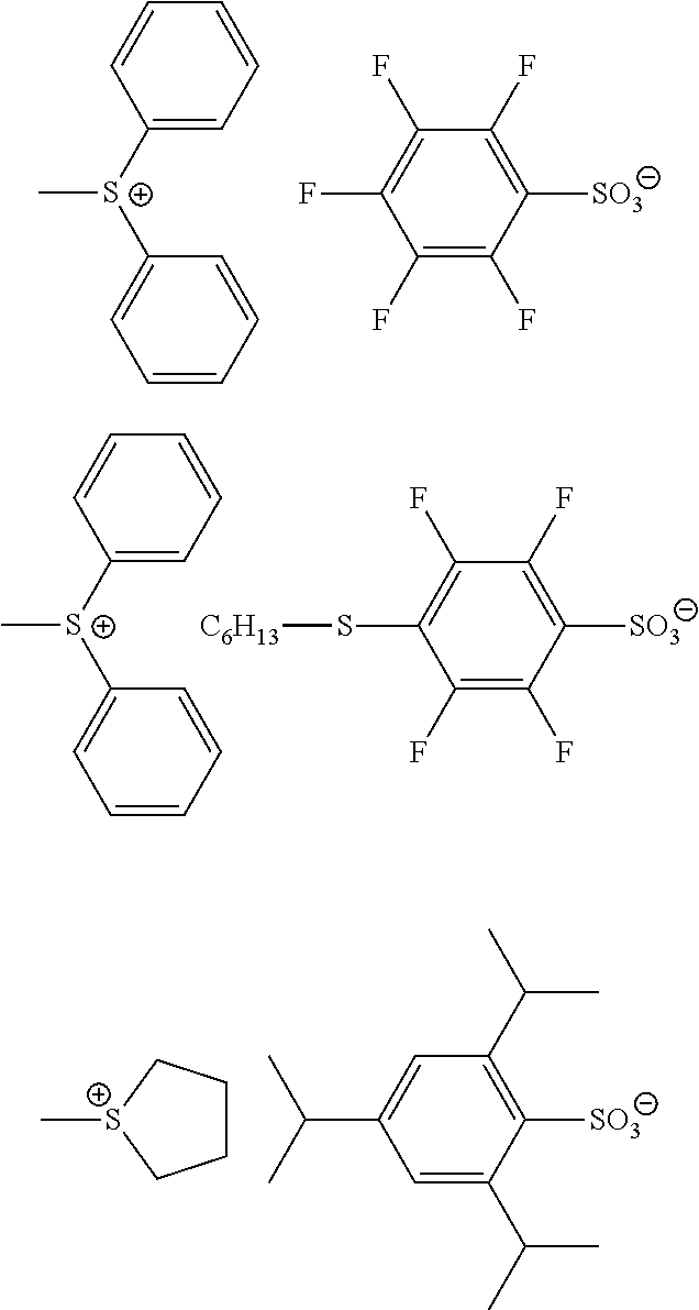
C[S+](C1=CC=CC=C1)C1=CC=CC=C1.C1(F)=C(F)C(F)=C(F)C([SO3])=C1F.C[S+](C1=CC=CC=C1)C1=CC=CC=C1.C1(F)=C(S[C6H13])C(F)=C(F)C([SO3])=C1F.C1=C(C(C)C)C=C(C(C)C)C([SO3])=C1C(C)C.C1CC[S+](C)C1
